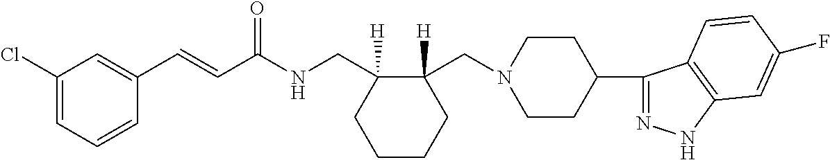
C1(C=CC(NCC2([H])C(CN3CCC(C4=NNC5=C4C=CC(F)=C5)CC3)([H])CCCC2)=O)=CC(Cl)=CC=C1
